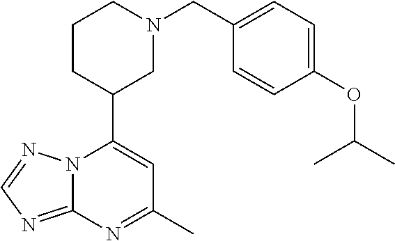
N12C(=NC=N1)N=C(C)C=C2C1CN(CC2=CC=C(OC(C)C)C=C2)CCC1
